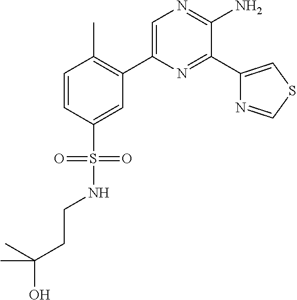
C1(C2=C(C)C=CC(S(=O)(=O)NCCC(O)(C)C)=C2)=CN=C(N)C(C2=CSC=N2)=N1
